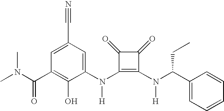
N(C1=C(N(C2=CC(C#N)=CC(C(N(C)C)=O)=C2O)[H])C(=O)C1=O)([H])C(C1=CC=CC=C1)CC
